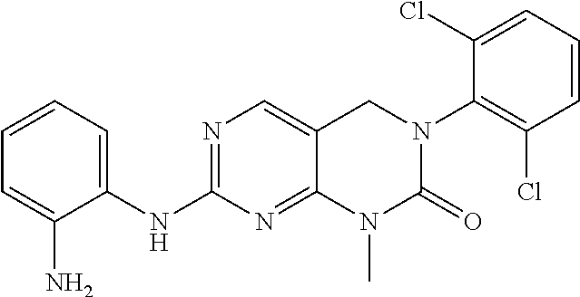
N(C1=NC=C2C(=N1)N(C)C(=O)N(C1=C(Cl)C=CC=C1Cl)C2)C1=CC=CC=C1N
